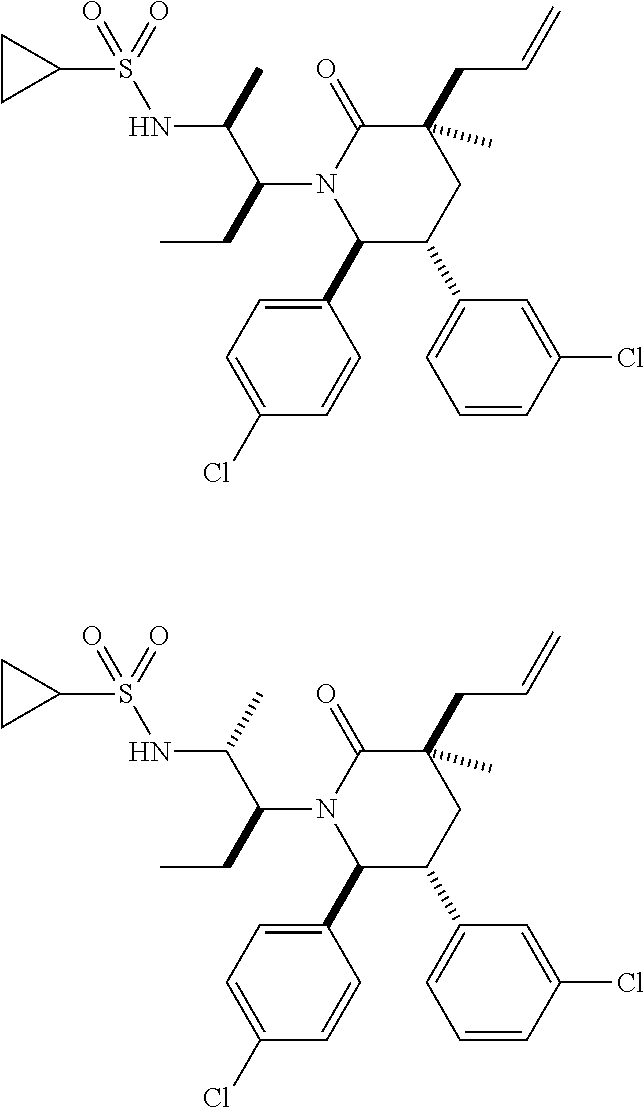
C1(C2=CC=C(Cl)C=C2)C(C2=CC=CC(Cl)=C2)CC(CC=C)(C)C(=O)N1C(CC)C(NS(C1CC1)(=O)=O)C.C1(C2=CC=C(Cl)C=C2)C(C2=CC=CC(Cl)=C2)CC(CC=C)(C)C(=O)N1C(CC)C(NS(C1CC1)(=O)=O)C
